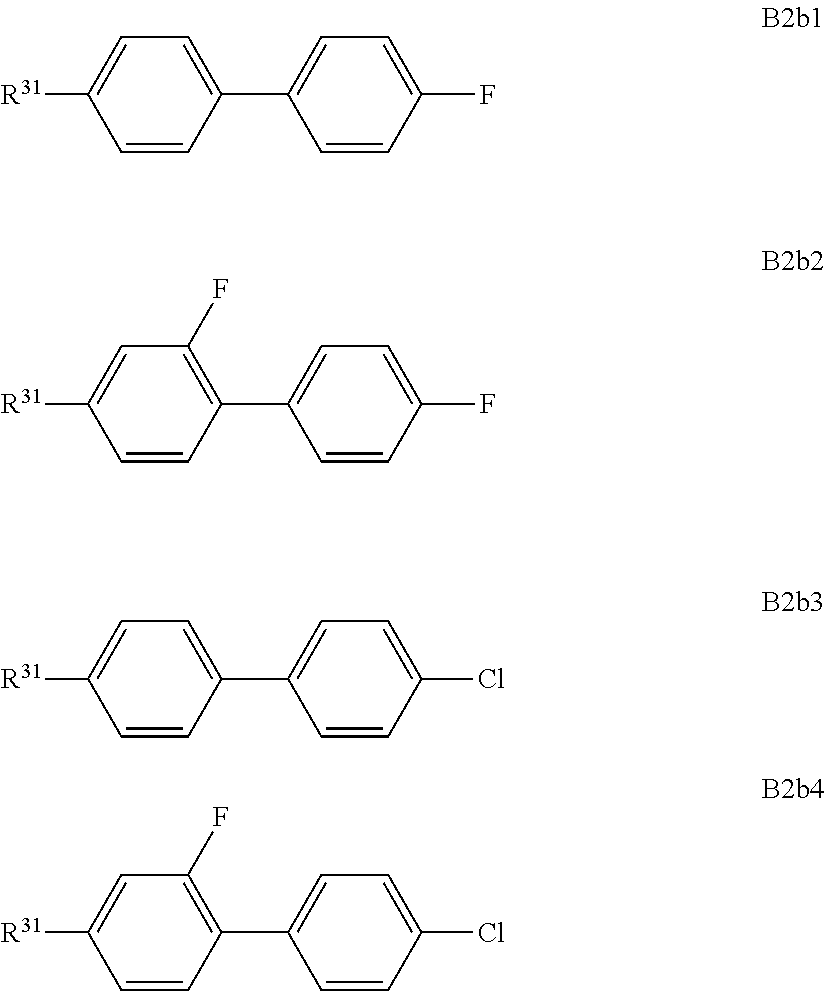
C1=C([R31])C=CC(C2=CC=C(F)C=C2)=C1.C1=C([R31])C=CC(C2=CC=C(F)C=C2)=C1F.C1=C([R31])C=CC(C2=CC=C(Cl)C=C2)=C1.C1=C([R31])C=CC(C2=CC=C(Cl)C=C2)=C1F
